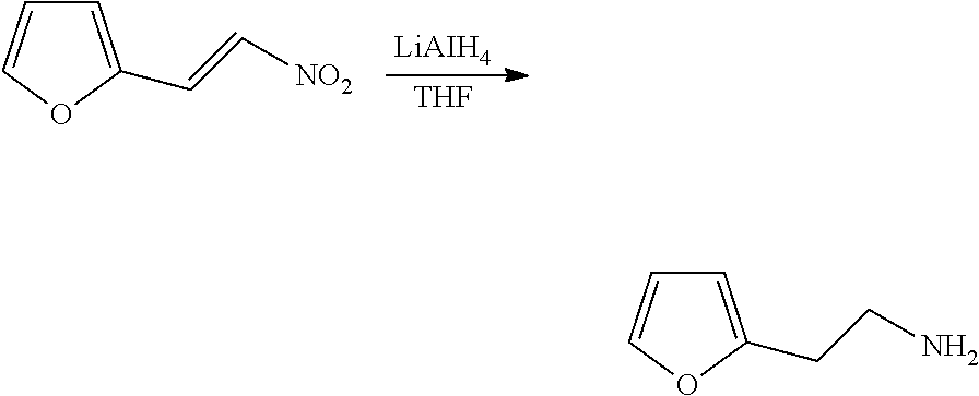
C1=C(C=C[NO2])OC=C1.[LiAIH4].[THF].C1=C(CCN)OC=C1
